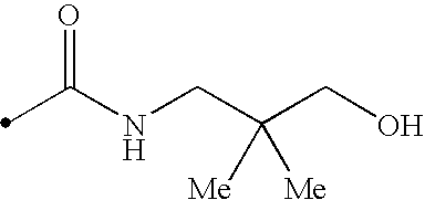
C(NCC(CO)([Me])[Me])(=O)C
